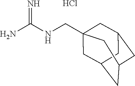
Cl.NC(NCC12CC3CC(CC(C1)C3)C2)=N
